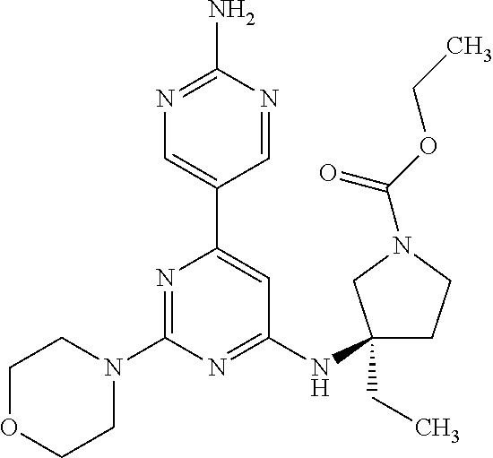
N1=C(N)N=CC(C2=CC(NC3(CC)CCN(C(OCC)=O)C3)=NC(N3CCOCC3)=N2)=C1
